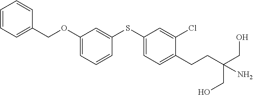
C1=CC=C(COC2=CC=CC(SC3=CC=C(CCC(CO)(CO)N)C(Cl)=C3)=C2)C=C1
